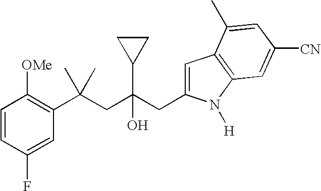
C1=CC(F)=CC(C(CC(CC2=CC3=C(N2[H])C=C([CN])C=C3C)(O)C2CC2)(C)C)=C1[OMe]
